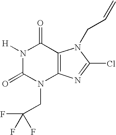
N1([H])C(=O)N(CC(F)(F)F)C2=C(C1=O)N(CC=C)C(Cl)=N2
